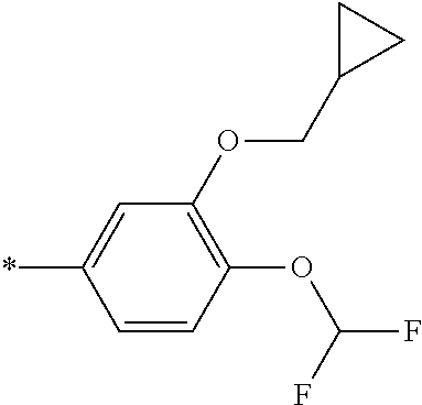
C1=CC(OC(F)F)=C(OCC2CC2)C=C1*
